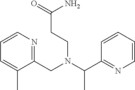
C1=CN=C(CN(C(C2=NC=CC=C2)C)CCC(=O)N)C(C)=C1
